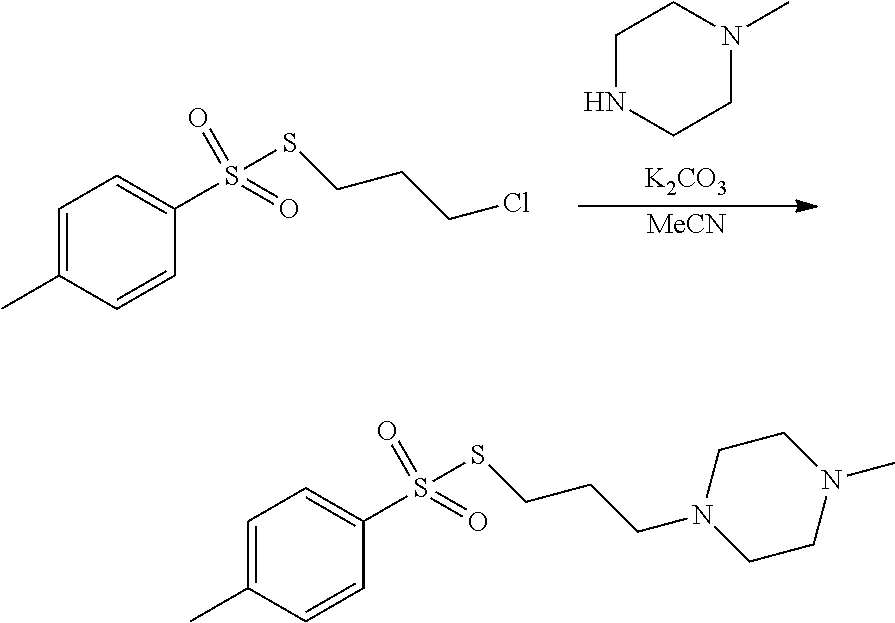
C1NCCN(C)C1.[K2CO3].[MeCN].C1=C(C)C=CC(S(=O)(SCCCCl)=O)=C1.C1=C(C)C=CC(S(=O)(SCCCN2CCN(C)CC2)=O)=C1
